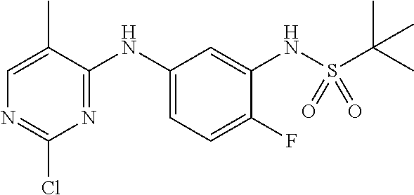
N(C1=CC=C(F)C(NS(C(C)(C)C)(=O)=O)=C1)C1=NC(Cl)=NC=C1C
